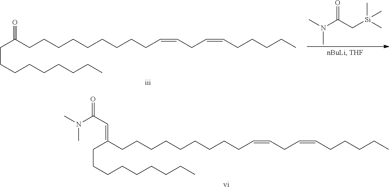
O=C(CCCCCCCCCC=CCC=CCCCCC)CCCCCCCCC.CN(C)C(C[Si](C)(C)C)=O.C(=C(CCCCCCCCCC=CCC=CCCCCC)CCCCCCCCC)C(=O)N(C)C
